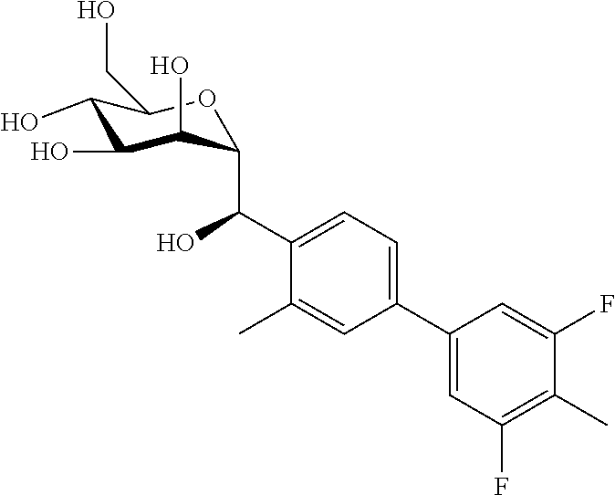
C1(O)C(O)C(O)C(C(C2=CC=C(C3=CC(F)=C(C)C(F)=C3)C=C2C)O)OC1CO
